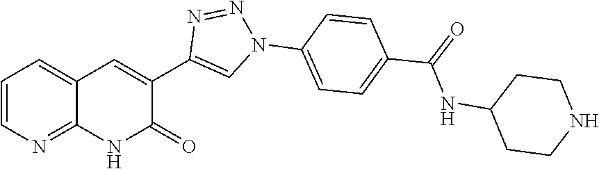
C1=CC=C2C(=N1)NC(=O)C(C1=CN(C3=CC=C(C(NC4CCNCC4)=O)C=C3)N=N1)=C2
